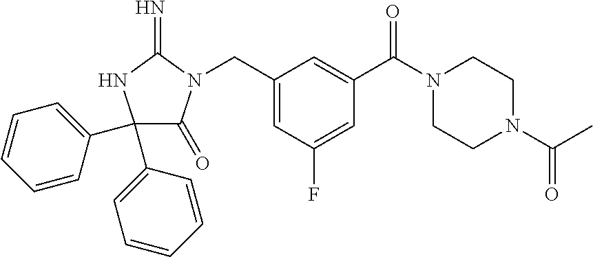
C1(C2=CC=CC=C2)(C2=CC=CC=C2)C(=O)N(CC2=CC(F)=CC(C(=O)N3CCN(C(C)=O)CC3)=C2)C(=N)N1
